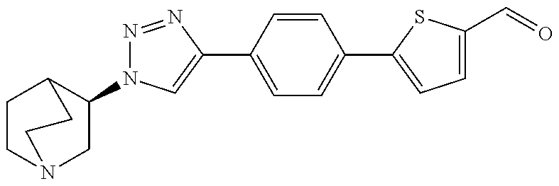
C1(N2N=NC(C3=CC=C(C4=CC=C(C=O)S4)C=C3)=C2)CN2CCC1CC2
